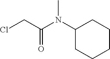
C1(N(C(CCl)=O)C)CCCCC1
